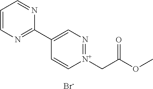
C1=CN=C(C2=CN=[N+](CC(OC)=O)C=C2)N=C1.[Br-]
